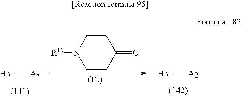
[HY1][A7].C1CN([R13])CCC1=O.[HY1][Ag]
